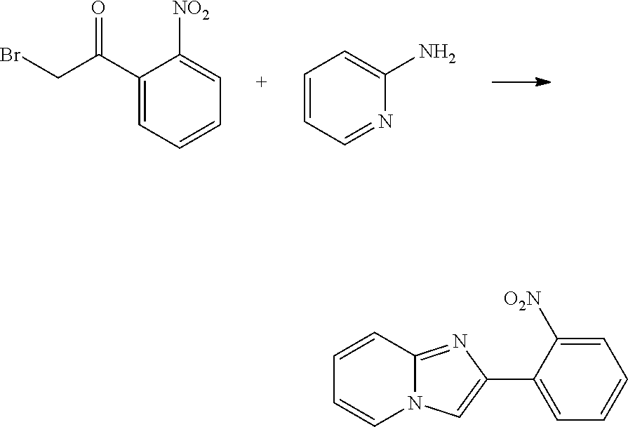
C1(C(CBr)=O)=CC=CC=C1[NO2].C1=CC=NC(N)=C1.C12=NC(C3=CC=CC=C3[O2N])=CN1C=CC=C2
